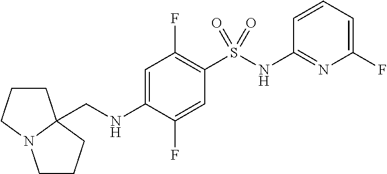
C1(NS(C2=C(F)C=C(NCC34CCCN3CCC4)C(F)=C2)(=O)=O)=NC(F)=CC=C1
